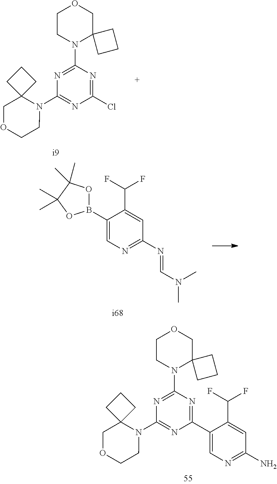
C1(C2=CN=C(N)C=C2C(F)F)=NC(N2C3(COCC2)CCC3)=NC(N2C3(COCC2)CCC3)=N1.C1(Cl)=NC(N2C3(COCC2)CCC3)=NC(N2C3(COCC2)CCC3)=N1.C1(B2OC(C)(C)C(C)(C)O2)=CN=C(N=CN(C)C)C=C1C(F)F
